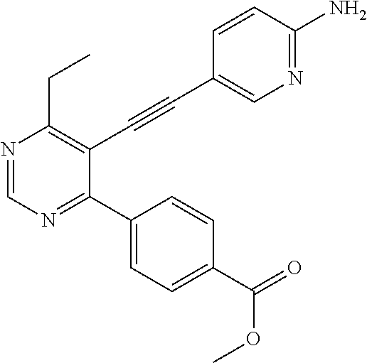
N1=C(N)C=CC(C#CC2=C(CC)N=CN=C2C2=CC=C(C(=O)OC)C=C2)=C1
